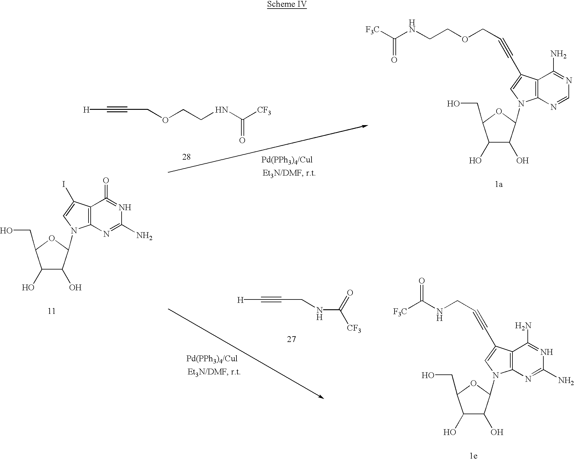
C1(O)C(O)C(N2C3=C(C(I)=C2)C(=O)=NC(N)=N3)OC1CO.C(COCCNC([CF3])=O)#C[H].C(NCCOCC#CC1=CN(C2C(O)C(O)C(CO)O2)C2=C1C(N)=NC=N2)([F3C])=O.C(CNC([CF3])=O)#C[H].[F3C]C(NCC#CC1=CN(C2C(O)C(O)C(CO)O2)C2=C1C(N)=NC(N)=N2)=O
